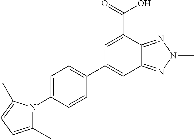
C12=NN(C)N=C1C(C(=O)O)=CC(C1=CC=C(N3C(C)=CC=C3C)C=C1)=C2
